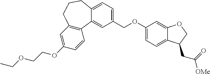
C1(OCCOCC)=CC2=C(C=C1)C1=CC(COC3=CC=C4C(=C3)OCC4CC([OMe])=O)=CC=C1CCC2
